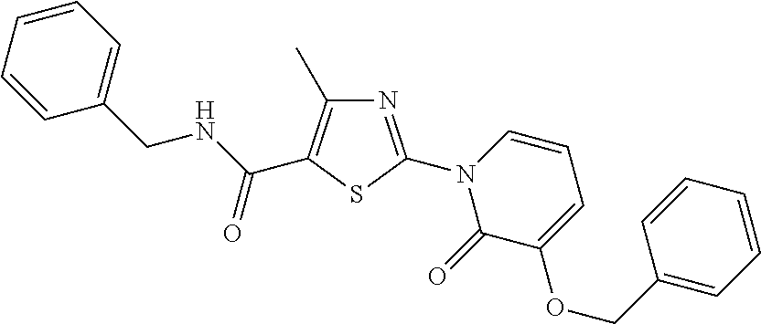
N1=C(N2C(=O)C(OCC3=CC=CC=C3)=CC=C2)SC(C(NCC2=CC=CC=C2)=O)=C1C
